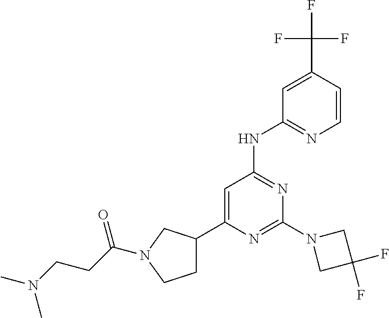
C1=C(C(F)(F)F)C=CN=C1NC1=NC(N2CC(F)(F)C2)=NC(C2CCN(C(CCN(C)C)=O)C2)=C1
